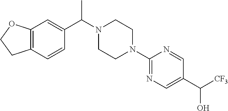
C12=C(C=CC(C(N3CCN(C4=NC=C(C(O)[CF3])C=N4)CC3)C)=C1)CCO2
